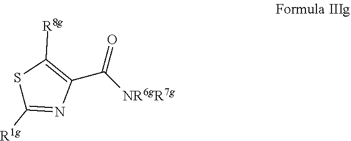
S1C([R1g])=NC(C([NR6gR7g])=O)=C1[R8g]
